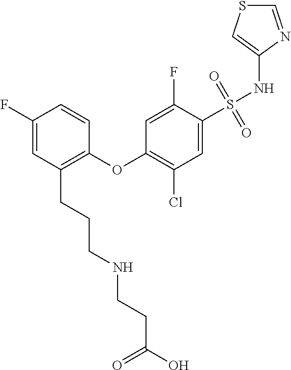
C1(F)=CC(CCCNCCC(O)=O)=C(OC2=C(Cl)C=C(S(NC3=CSC=N3)(=O)=O)C(F)=C2)C=C1
